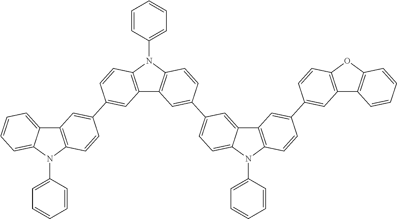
C1=C(N2C3=C(C4=CC=CC=C24)C=C(C2=CC4=C(N(C5=CC=CC=C5)C5=C4C=C(C4=CC=C6N(C7=CC=CC=C7)C7=C(C6=C4)C=C(C4=CC6=C(OC8=C6C=CC=C8)C=C4)C=C7)C=C5)C=C2)C=C3)C=CC=C1
